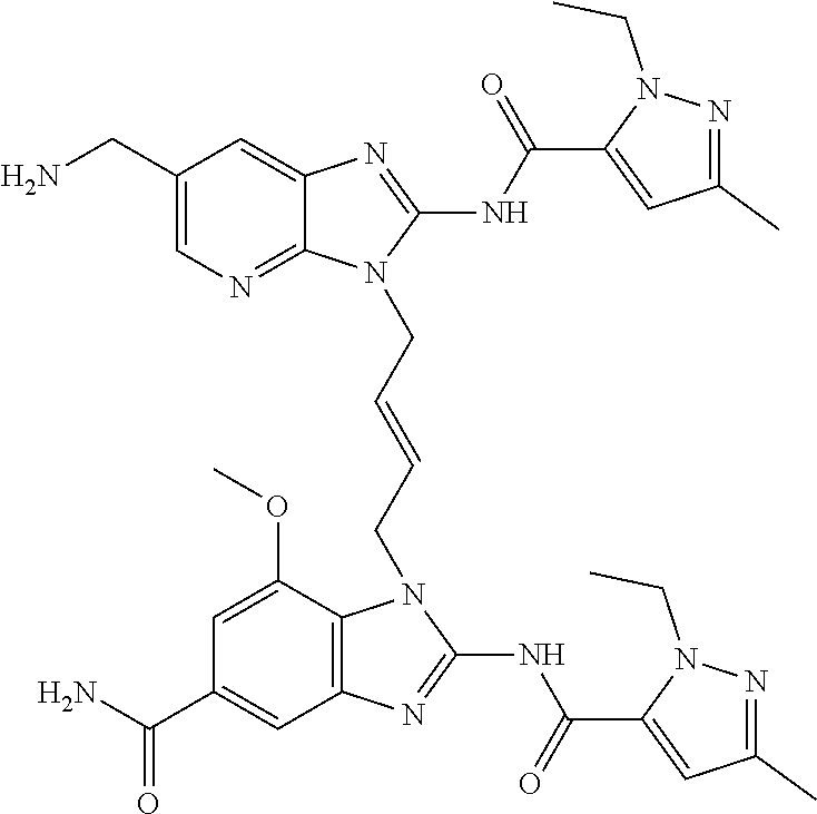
NCC1=CN=C2C(=C1)N=C(NC(=O)C1=CC(C)=NN1CC)N2CC=CCN1C2=C(C=C(C(N)=O)C=C2OC)N=C1NC(=O)C1=CC(C)=NN1CC
